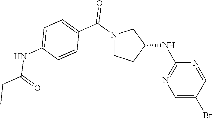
C1=C(Br)C=NC(NC2CN(C(C3=CC=C(NC(=O)CC)C=C3)=O)CC2)=N1
